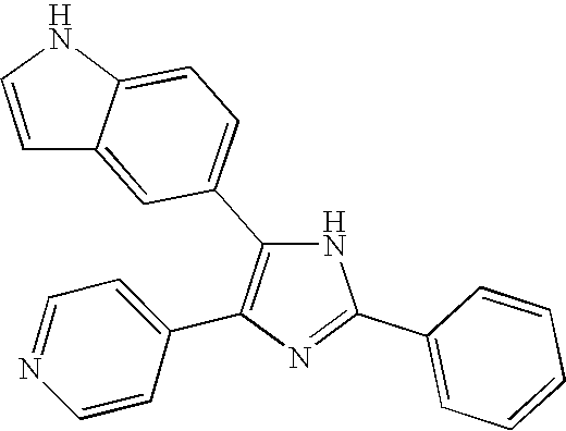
N1C(C2=CC=C3C(=C2)C=CN3)=C(C2=CC=NC=C2)N=C1C1=CC=CC=C1
